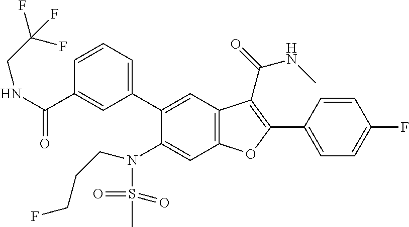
C1=CC(C2=C(C(=O)NC)C3=C(C=C(N(S(=O)(=O)C)CCCF)C(C4=CC=CC(C(NCC(F)(F)F)=O)=C4)=C3)O2)=CC=C1F
